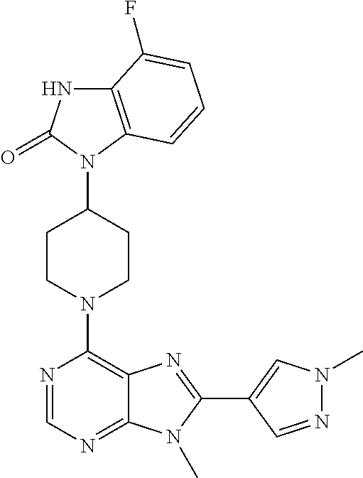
C12=C(N(C3CCN(C4=C5C(=NC=N4)N(C)C(C4=CN(C)N=C4)=N5)CC3)C(=O)N1)C=CC=C2F
